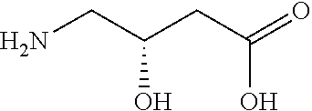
C(CC(=O)O)(CN)O
